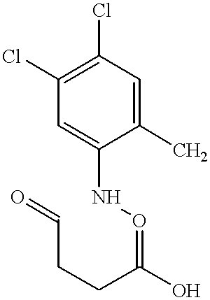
C1(Cl)=C(Cl)C=C(NO=C(CCC=O)O)C(C)=C1
